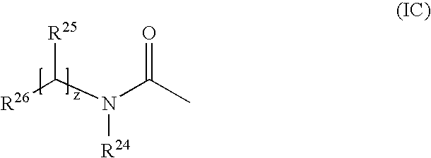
[R26]C([R25])N([R24])C(C)=O
